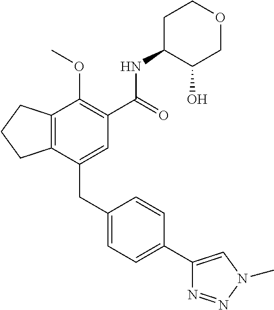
C12=C(CCC1)C(OC)=C(C(NC1C(O)COCC1)=O)C=C2CC1=CC=C(C2=CN(C)N=N2)C=C1
